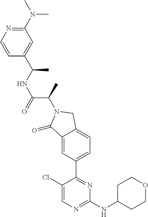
C1(=O)C2=CC(C3=NC(NC4CCOCC4)=NC=C3Cl)=CC=C2CN1C(C(=O)NC(C1=CC(N(C)C)=NC=C1)C)C
